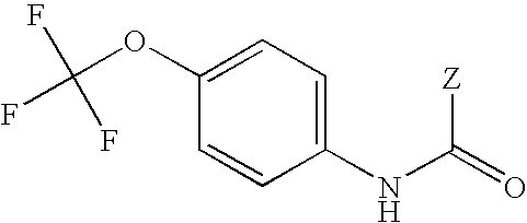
C(OC1=CC=C(NC([Z])=O)C=C1)(F)(F)F
